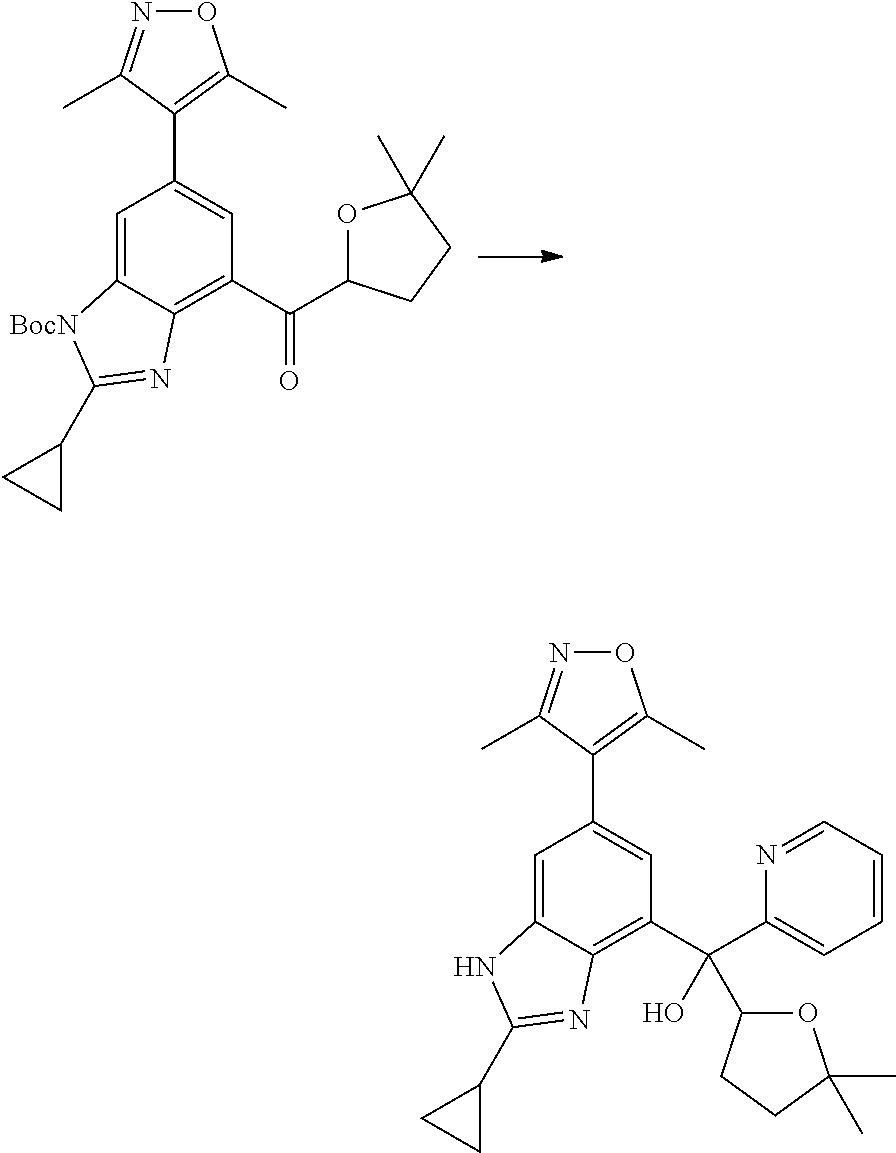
C1=C2C(=C(C(C3OC(C)(C)CC3)=O)C=C1C1=C(C)ON=C1C)N=C(C1CC1)[BocN]2.C1=C2C(=C(C(C3=CC=CC=N3)(O)C3OC(C)(C)CC3)C=C1C1=C(C)ON=C1C)N=C(C1CC1)N2
